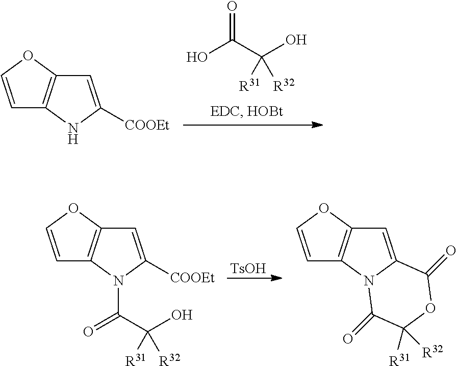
C1=COC2=C1NC([COOEt])=C2.OC(=O)C(O)([R31])[R32].C1=COC2=C1N(C(C(O)([R31])[R32])=O)C([COOEt])=C2.[TsOH].C1=COC2=C1N1C(=C2)C(=O)OC([R31])([R32])C1=O
